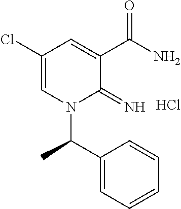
C1(Cl)=CN(C(C2=CC=CC=C2)C)C(=N)C(C(N)=O)=C1.Cl
